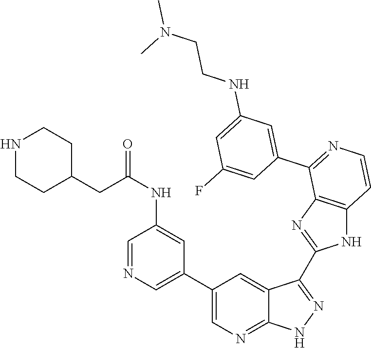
C1=NC=C(C2=CN=C3C(=C2)C(C2=NC4=C(N2)C=CN=C4C2=CC(NCCN(C)C)=CC(F)=C2)=N[N H]3)C=C1NC(=O)CC1CCNCC1
